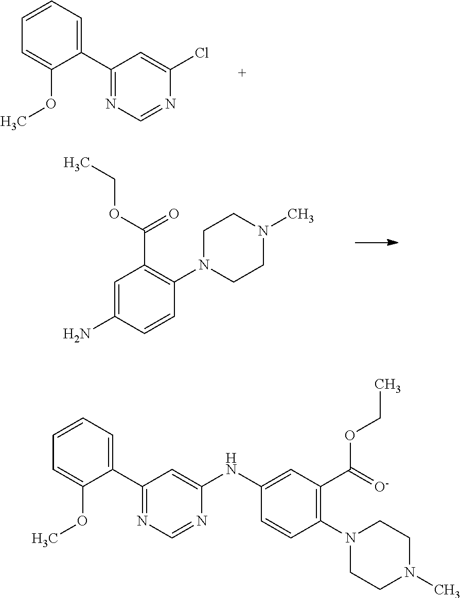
C1=CC=C(C2=NC=NC(NC3=CC(C(=[O-])OCC)=C(N4CCN(C)CC4)C=C3)=C2)C(OC)=C1.C1=CC=C(C2=NC=NC(Cl)=C2)C(OC)=C1.C1=C(N)C=CC(N2CCN(C)CC2)=C1C(OCC)=O
